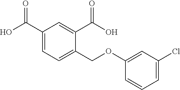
C1(C(=O)O)=CC=C(COC2=CC(Cl)=CC=C2)C(C(=O)O)=C1
